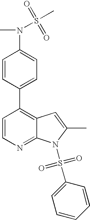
N(C1=CC=C(C2=C3C(=NC=C2)N(S(C2=CC=CC=C2)(=O)=O)C(C)=C3)C=C1)(S(C)(=O)=O)C
